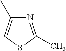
N1=C(C)SC=C1C
